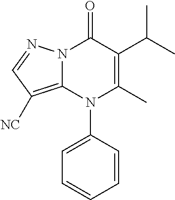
N12C(=C([NC])C=N1)N(C1=CC=CC=C1)C(C)=C(C(C)C)C2=O
